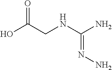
N(C(N)=NN)CC(O)=O
